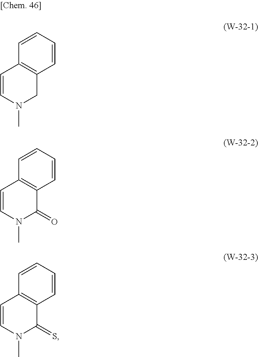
C1=CN(C)CC2=C1C=CC=C2.C1=CN(C)C(=O)C2=C1C=CC=C2.C1=CN(C)C(=S)C2=C1C=CC=C2
